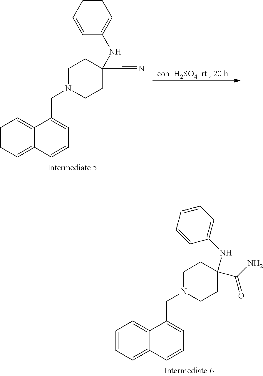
C1=CC=C2C(=C1)C(CN1CCC(C#N)(NC3=CC=CC=C3)CC1)=CC=C2.C1=CC=C2C(=C1)C(CN1CCC(NC3=CC=CC=C3)(C(N)=O)CC1)=CC=C2
